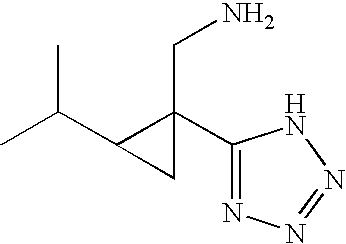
C1(C(C)C)C(C2=NN=NN2)(CN)C1
